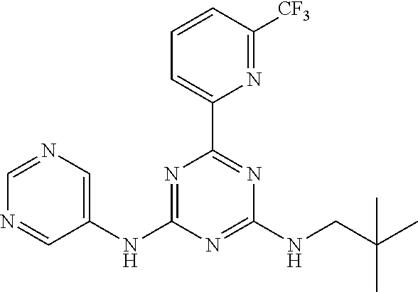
C1(NC2=CN=CN=C2)=NC(C2=CC=CC([CF3])=N2)=NC(NCC(C)(C)C)=N1
